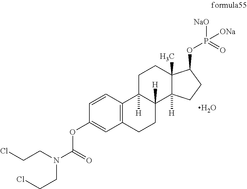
O.C12([H])C3([H])C(C)(CCC1([H])C1=C(CC2)C=C(OC(N(CCCl)CCCl)=O)C=C1)C(OP([NaO])(=O)[ONa])CC3
